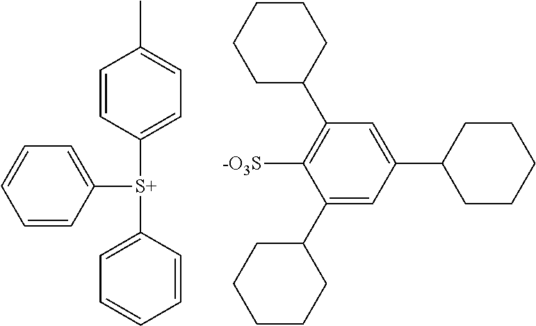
C1(C2CCCCC2)=C([-O3S])C(C2CCCCC2)=CC(C2CCCCC2)=C1.C1=CC([S+](C2=CC=CC=C2)C2=CC=CC=C2)=CC=C1C
